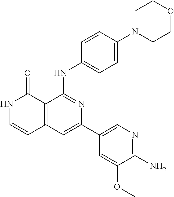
C12=C(C=C(C3=CN=C(N)C(OC)=C3)N=C1NC1=CC=C(N3CCOCC3)C=C1)C=CNC2=O
